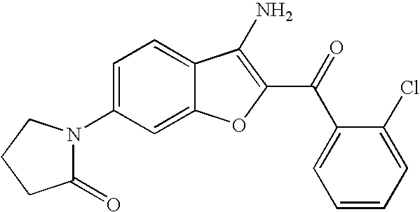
C1(N2C(=O)CCC2)=CC=C2C(=C1)OC(C(C1=CC=CC=C1Cl)=O)=C2N
